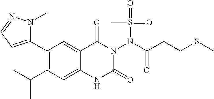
C1(C2=CC=NN2C)=C(C(C)C)C=C2C(=C1)C(=O)N(N(C(CCSC)=O)S(C)(=O)=O)C(=O)N2
